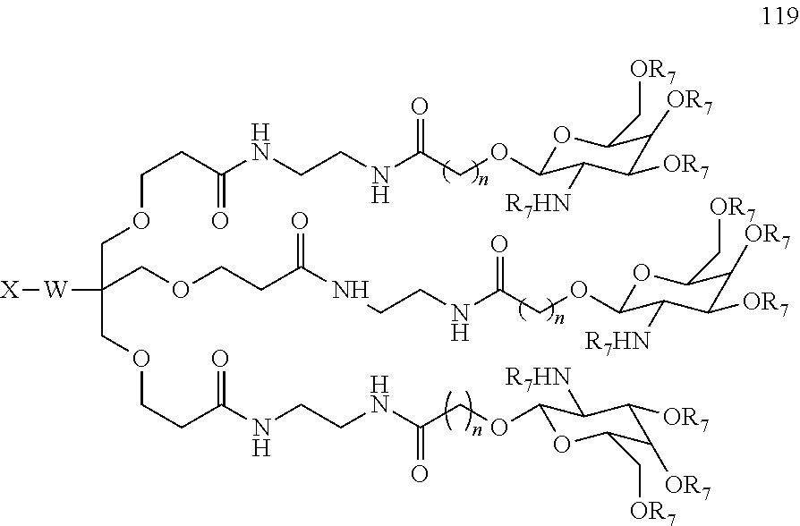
O(C1OC(C[OR7])C([OR7])C([OR7])C1[R7HN])CC(NCCNC(CCOCC(COCCC(NCCNC(=O)COC1OC(C[OR7])C([OR7])C([OR7])C1[R7HN])=O)(COCCC(=O)NCCNC(COC1OC(C[OR7])C([OR7])C([OR7])C1[R7HN])=O)[W][X])=O)=O
